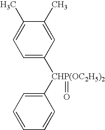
C1=C([CHP(OC2H5)2](C2=CC=CC=C2)=O)C=C(C)C(C)=C1
